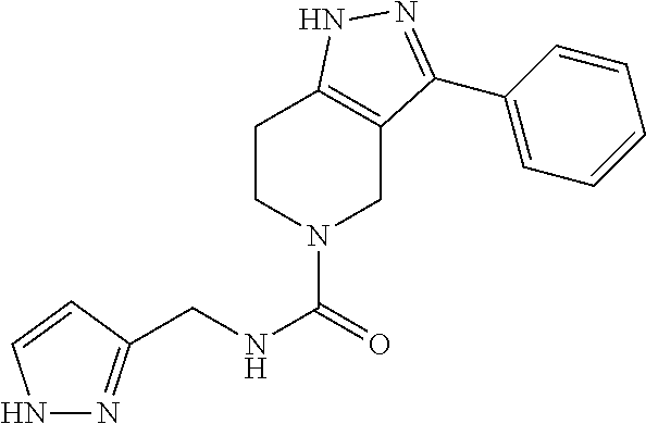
C1CN(C(=O)NCC2=NNC=C2)CC2=C1NN=C2C1=CC=CC=C1
